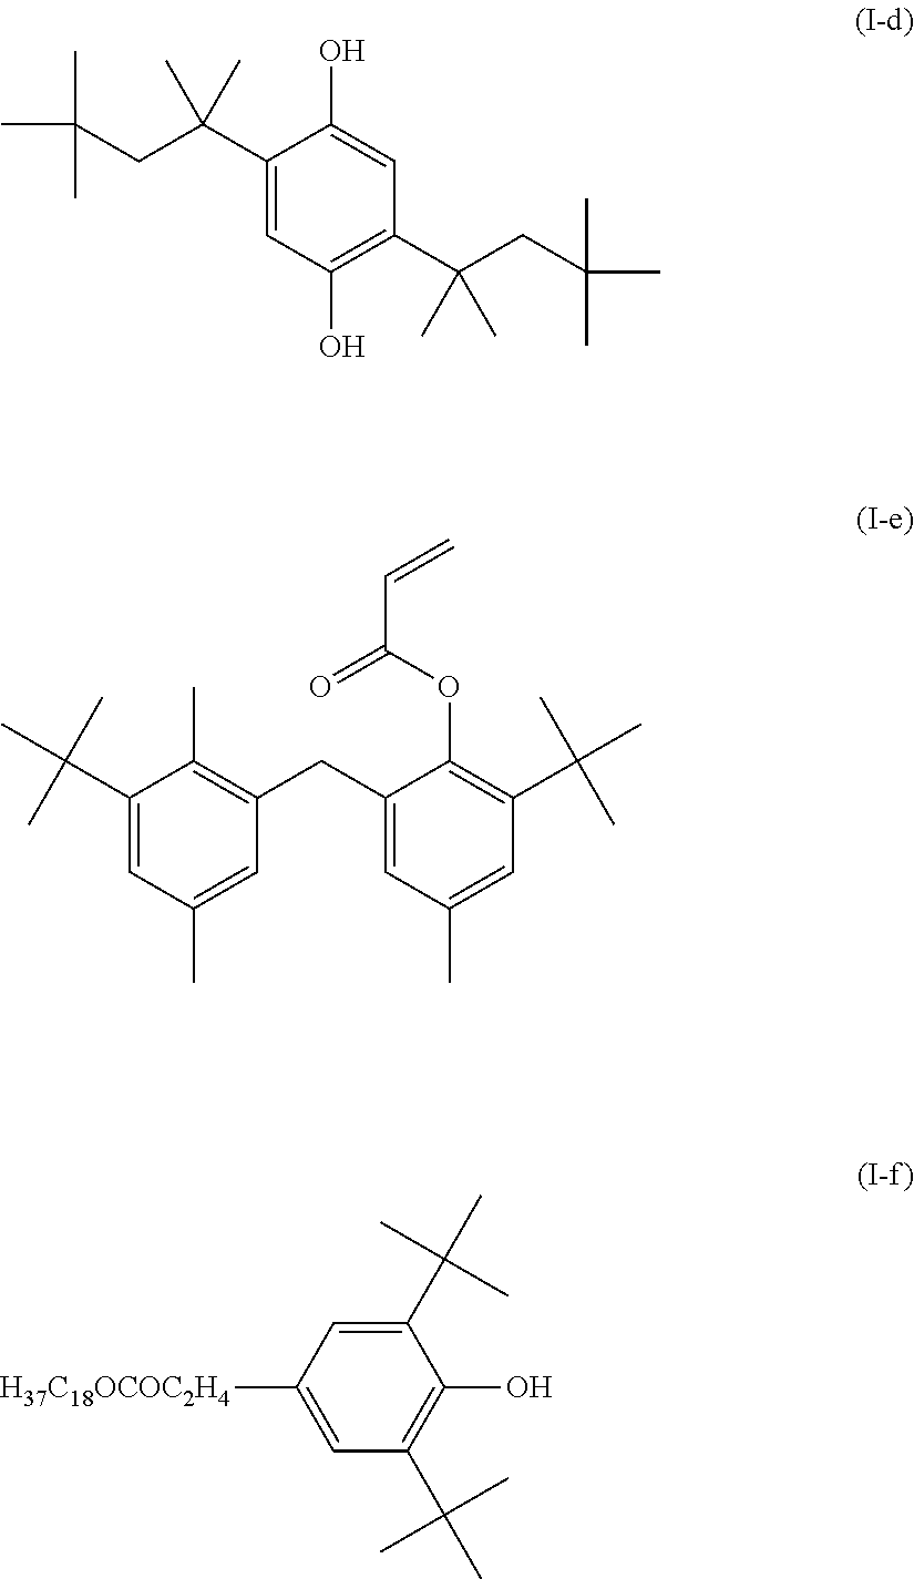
C1(C(CC(C)(C)C)(C)C)=CC(O)=C(C(CC(C)(C)C)(C)C)C=C1O.C1(C(C)(C)C)=CC(C)=CC(CC2=CC(C)=CC(C(C)(C)C)=C2OC(=O)C=C)=C1C.C1(C(C)(C)C)=CC([H37C18OCOC2H4])=CC(C(C)(C)C)=C1O
